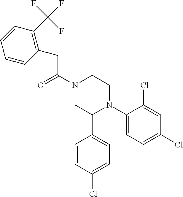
C(C(N1CC(C2=CC=C(Cl)C=C2)N(C2=CC=C(Cl)C=C2Cl)CC1)=O)C1=C(C(F)(F)F)C=CC=C1
